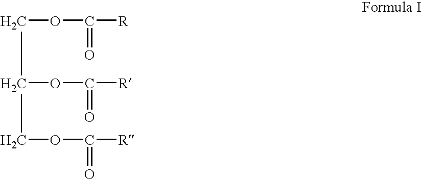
C(OC([R])=O)C(OC([R])=O)COC([R])=O
